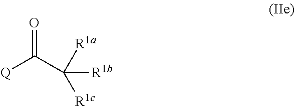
C(C([R1c])([R1a])[R1b])(=O)[Q]
